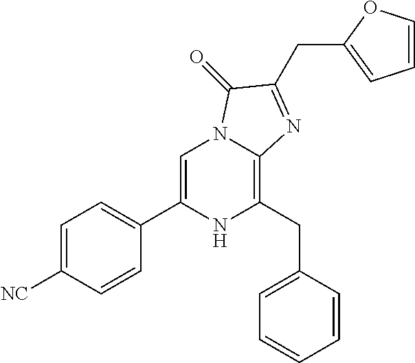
C1=C(C2=CC=C([NC])C=C2)NC(CC2=CC=CC=C2)=C2N1C(=O)C(CC1=CC=CO1)=N2
